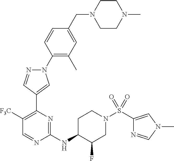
N1(C2=C(C)C=C(CN3CCN(C)CC3)C=C2)N=CC(C2=C([F3C])C=NC(NC3CCN(S(=O)(=O)C4=CN(C)C=N4)CC3F)=N2)=C1
